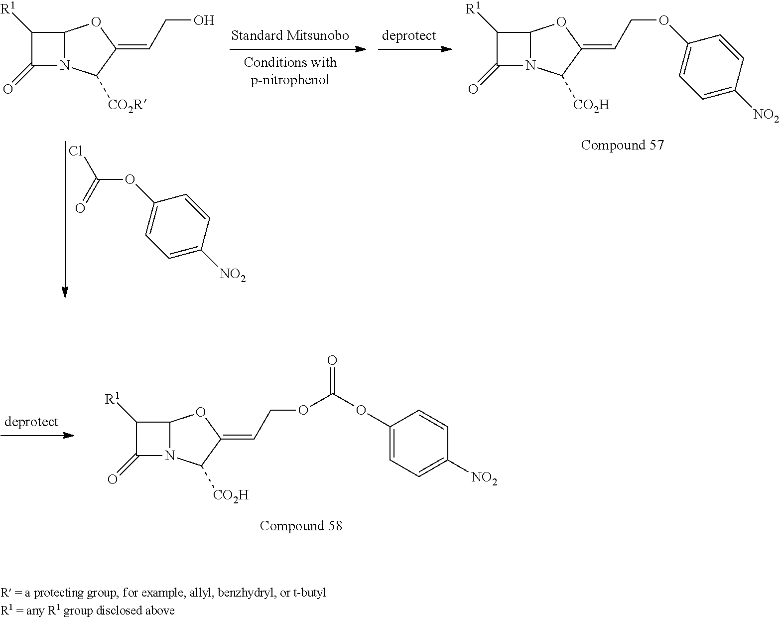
C12N(C([CO2H])C(=CCOC3=CC=C([NO2])C=C3)O1)C(=O)C2[R1].C12N(C([CO2R])C(=CCO)O1)C(=O)C2[R1].C(Cl)(=O)OC1=CC=C([NO2])C=C1.C12N(C([CO2H])C(=CCOC(OC3=CC=C([NO2])C=C3)=O)O1)C(=O)C2[R1]
